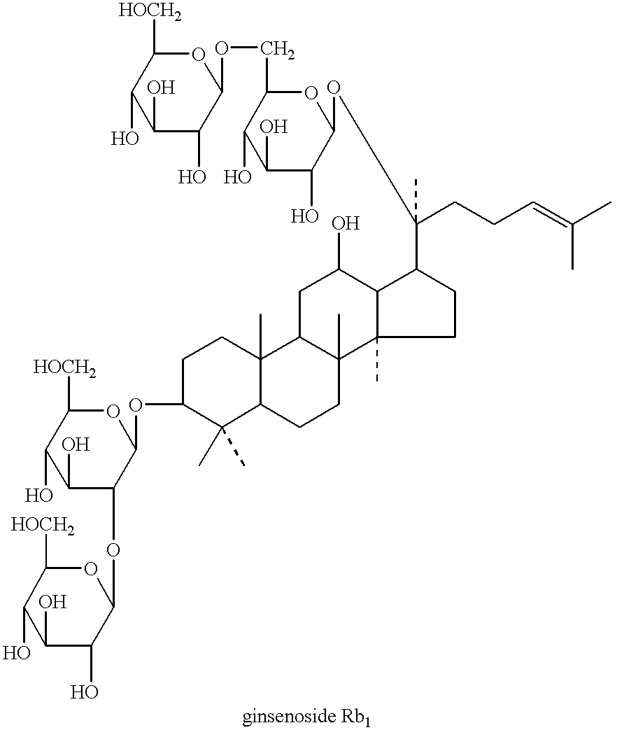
C1C(OC2OC([HOCH2])C(O)C(O)C2OC2C(O)C(O)C(O)C([HOCH2])O2)C(C)(C)C2C(C)(C1)C1C(C)(CC2)C2(C)C(C(O)C1)C(C(CCC=C(C)C)(OC1C(O)C(O)C(O)C(COC3C(O)C(O)C(O)C([HOCH2])O3)O1)C)CC2
